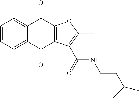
C1=CC=C2C(=C1)C(=O)C1=C(C2=O)C(C(=O)NCCC(C)C)=C(C)O1
